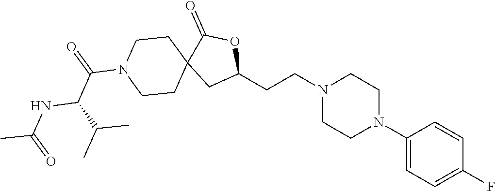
C1(N2CCN(CCC3OC(=O)C4(C3)CCN(C(=O)C(NC(C)=O)C(C)C)CC4)CC2)=CC=C(F)C=C1
